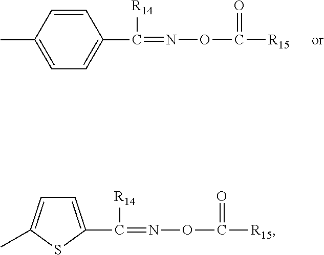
C1=CC(C)=CC=C1C(=NOC(=O)[R15])[R14].C(=NOC(=O)[R15])([R14])C1=CC=C(C)S1
